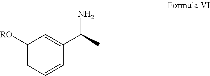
C1([RO])=CC=CC(C(C)N)=C1
